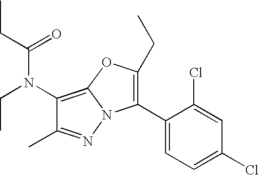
C1(N(C(=O)CC)CC)=C2N(N=C1C)C(C1=CC=C(Cl)C=C1Cl)=C(CC)O2
